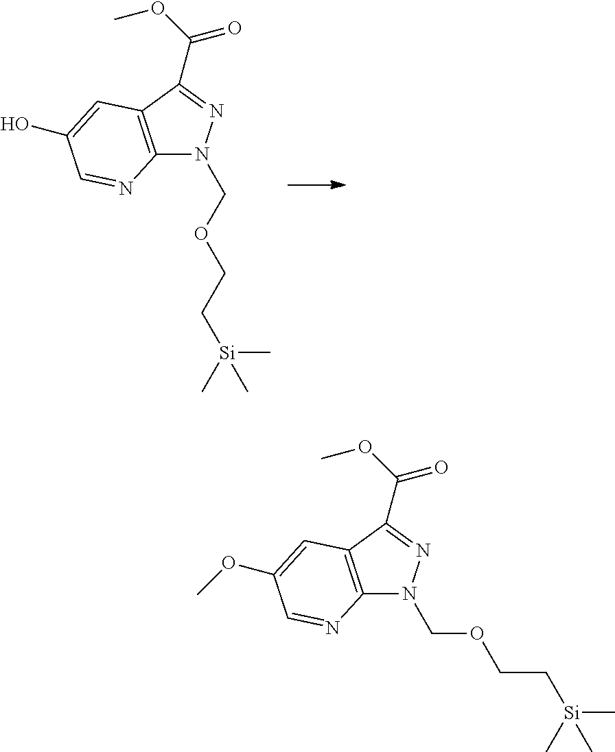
C12=C(C(C(OC)=O)=NN1COCC[Si](C)(C)C)C=C(O)C=N2.C12=C(C(C(OC)=O)=NN1COCC[Si](C)(C)C)C=C(OC)C=N2
